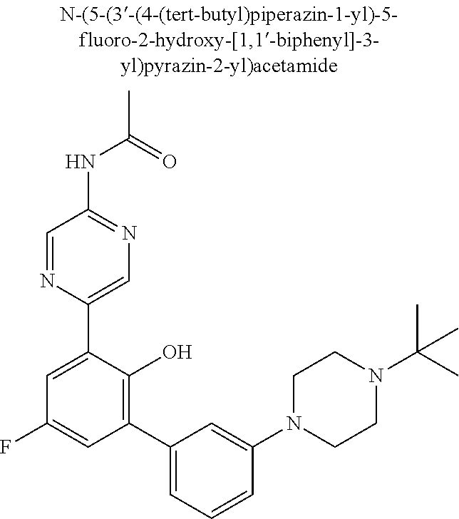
C1CN(C2=CC(C3=C(O)C(C4=CN=C(NC(C)=O)C=N4)=CC(F)=C3)=CC=C2)CCN1C(C)(C)C
